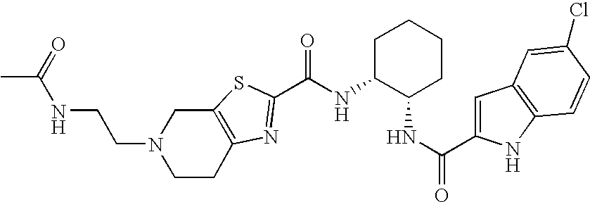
N(C1C(NC(=O)C2=CC3=C(N2)C=CC(Cl)=C3)CCCC1)C(=O)C1=NC2=C(CN(CCNC(C)=O)CC2)S1
